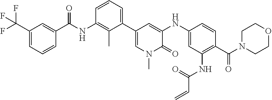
C1=C(C(F)(F)F)C=C(C(NC2=C(C)C(C3=CN(C)C(=O)C(NC4=CC(NC(C=C)=O)=C(C(N5CCOCC5)=O)C=C4)=C3)=CC=C2)=O)C=C1
